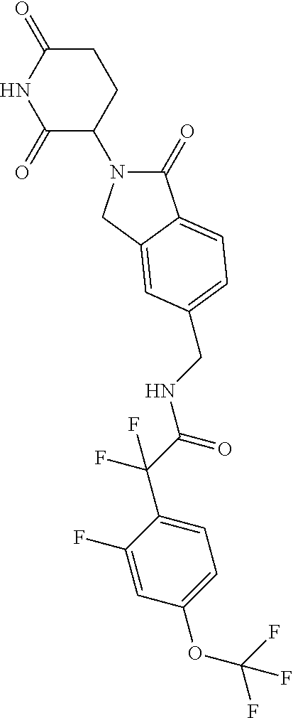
C1(=O)N(C2CCC(=O)NC2=O)CC2=CC(CNC(C(F)(F)C3=CC=C(OC(F)(F)F)C=C3F)=O)=CC=C12
